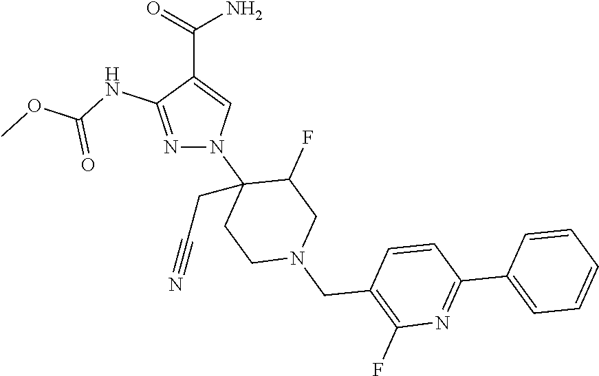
C(C1=CN(C2(CC#N)CCN(CC3=C(F)N=C(C4=CC=CC=C4)C=C3)CC2F)N=C1NC(OC)=O)(=O)N
